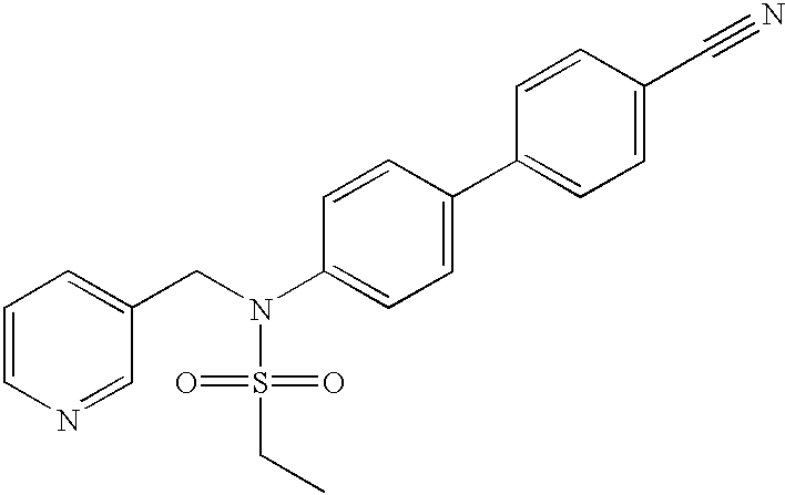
C1=CN=CC(CN(S(=O)(=O)CC)C2=CC=C(C3=CC=C(C#N)C=C3)C=C2)=C1
